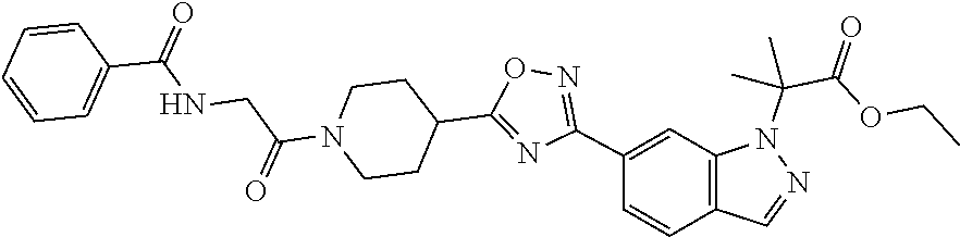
C(N1CCC(C2=NC(C3=CC4=C(C=C3)C=NN4C(C(OCC)=O)(C)C)=NO2)CC1)(=O)CNC(=O)C1=CC=CC=C1
